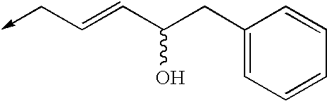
C1(CC(C=CC->C)O)=CC=CC=C1
